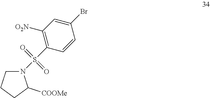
C1(S(N2CCCC2[COOMe])(=O)=O)=C([O2N])C=C(Br)C=C1
